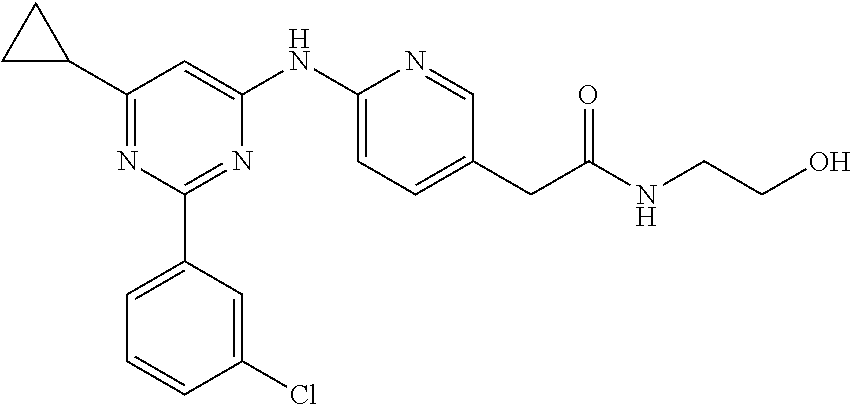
C1=C(C2=NC(NC3=CC=C(CC(NCCO)=O)C=N3)=CC(C3CC3)=N2)C=C(Cl)C=C1
